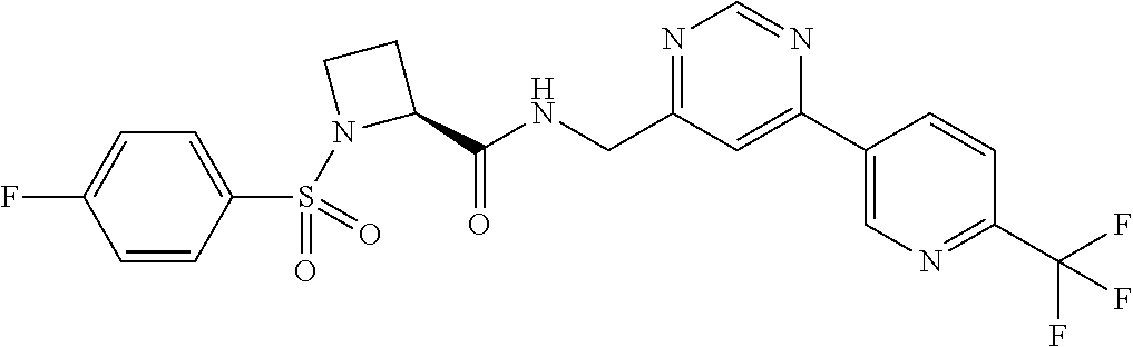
C(C1=NC=NC(C2=CN=C(C(F)(F)F)C=C2)=C1)NC(C1CCN1S(=O)(C1=CC=C(F)C=C1)=O)=O
